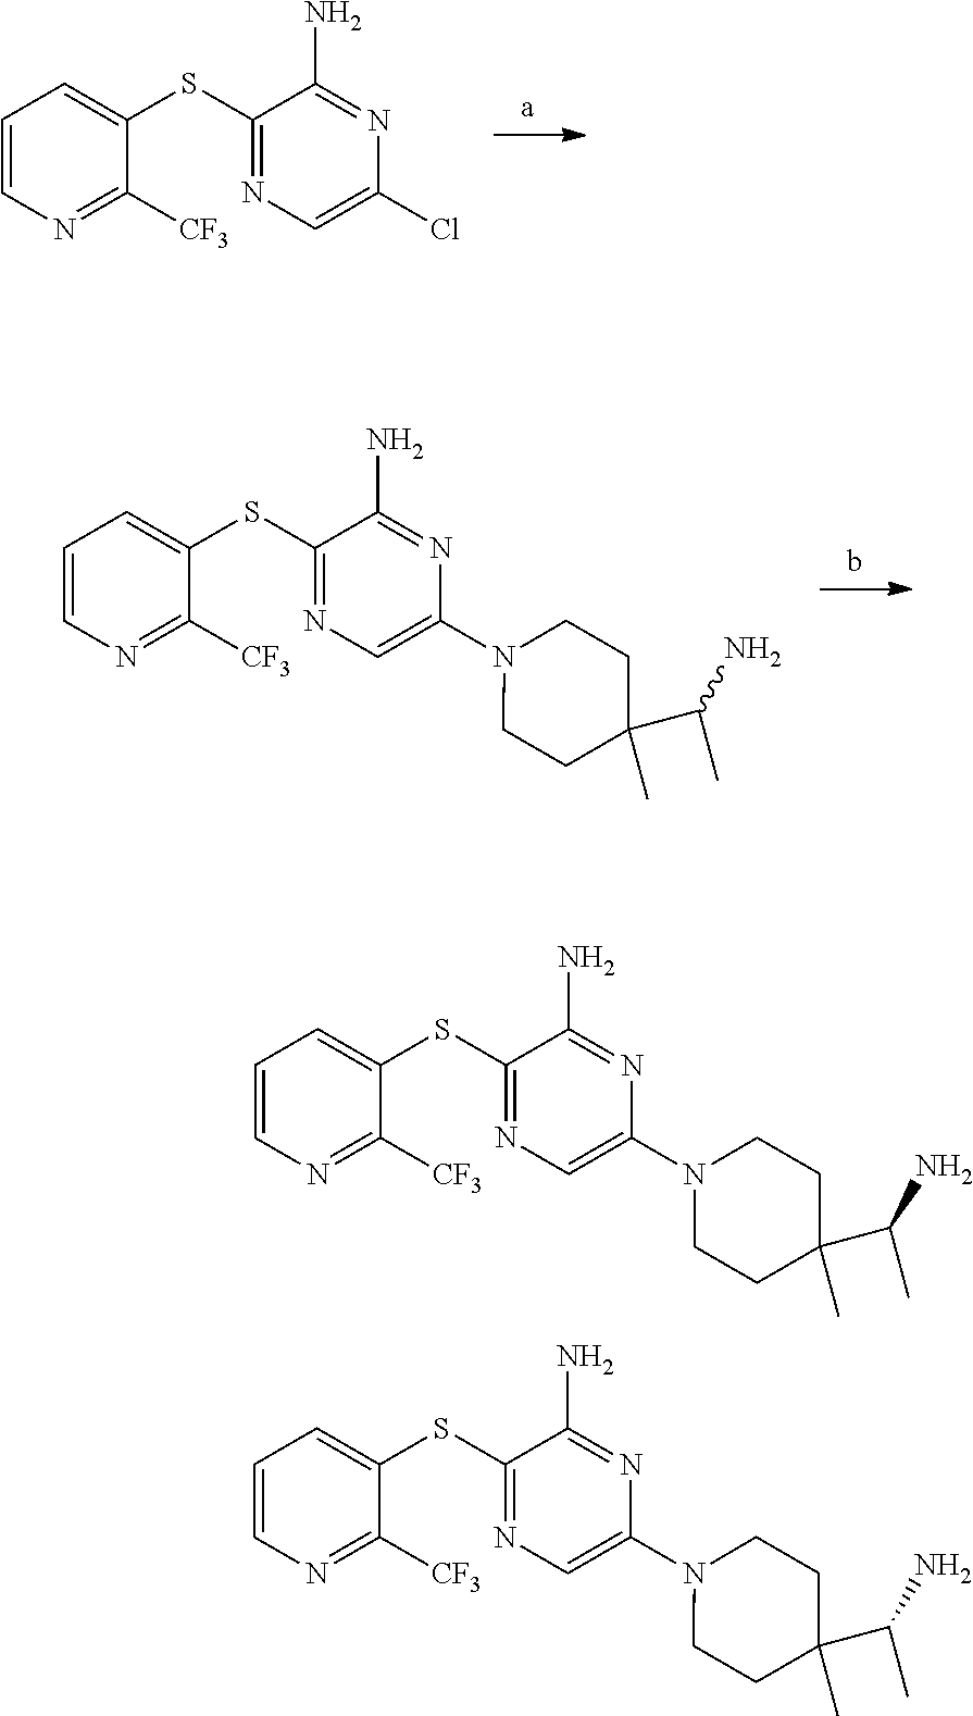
C1(SC2=CC=CN=C2[CF3])=NC=C(Cl)N=C1N.C1(SC2=CC=CN=C2[CF3])=NC=C(N2CCC(C(C)N)(C)CC2)N=C1N.C1(SC2=CC=CN=C2[CF3])=NC=C(N2CCC(C(C)N)(C)CC2)N=C1N.C1(SC2=CC=CN=C2[CF3])=NC=C(N2CCC(C(C)N)(C)CC2)N=C1N
